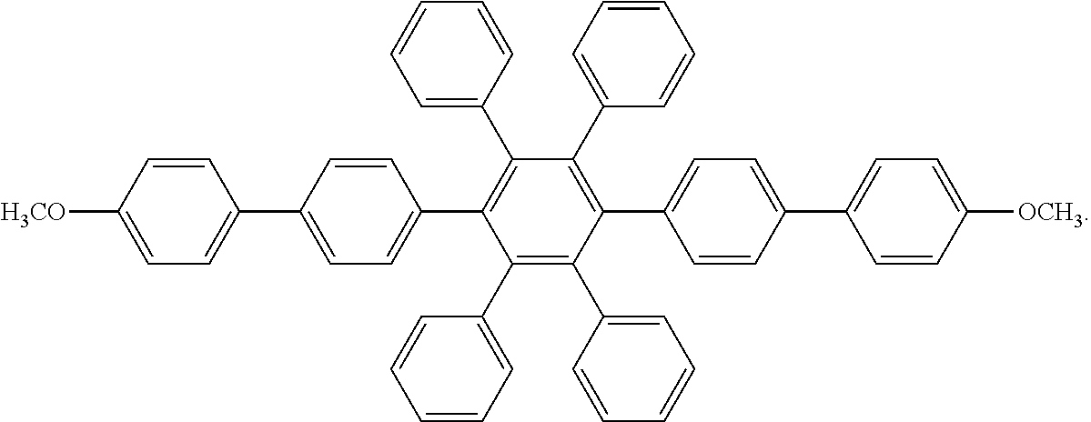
C1(C2=CC=C(C3=C(C4=CC=CC=C4)C(C4=CC=CC=C4)=C(C4=CC=C(C5=CC=C([OCH3])C=C5)C=C4)C(C4=CC=CC=C4)=C3C3=CC=CC=C3)C=C2)=CC=C([H3CO])C=C1
